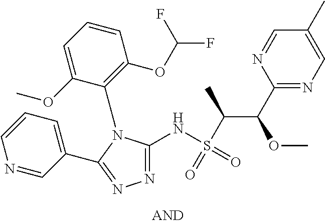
N1=CC(C2=NN=C(NS(C(C(C3=NC=C(C)C=N3)OC)C)(=O)=O)N2C2=C(OC(F)F)C=CC=C2OC)=CC=C1
